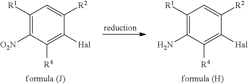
C1([R1])=C([O2N])C([R4])=C([Hal])C([R2])=C1.C1([R1])=C(N)C([R4])=C([Hal])C([R2])=C1
